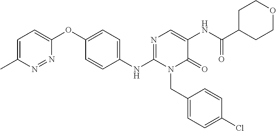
C1=C(C)N=NC(OC2=CC=C(NC3=NC=C(NC(C4CCOCC4)=O)C(=O)N3CC3=CC=C(Cl)C=C3)C=C2)=C1
